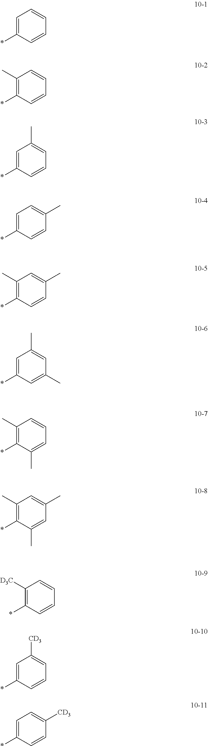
C1=C(*)C=CC=C1.C1(C)=C(*)C=CC=C1.C1=C(*)C=CC=C1C.C1=C(*)C=CC(C)=C1.C1(C)=C(*)C=CC(C)=C1.C1=C(*)C=C(C)C=C1C.C1(C)=C(*)C(C)=CC=C1.C1(C)=C(*)C(C)=CC(C)=C1.C1([D3C])=C(*)C=CC=C1.C1=C(*)C=CC=C1[CD3].C1=C(*)C=CC([CD3])=C1
